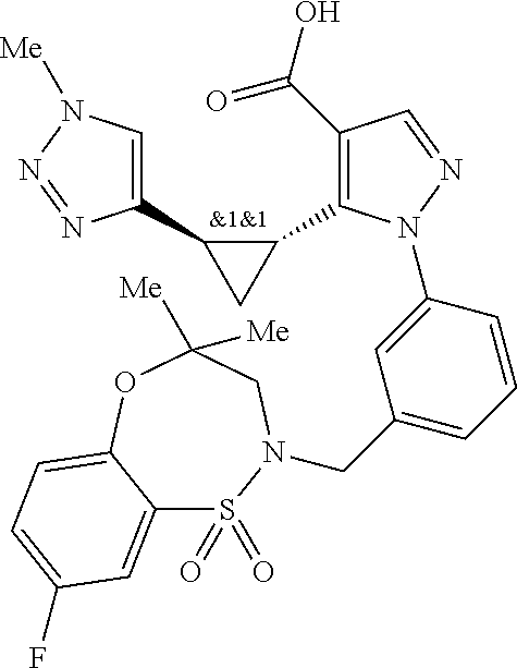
C1(C(O)=O)=C(C2C(C3=CN([Me])N=N3)C2)N(C2=CC(CN3S(=O)(=O)C4=CC(F)=CC=C4OC([Me])([Me])C3)=CC=C2)N=C1.[&1&1]
